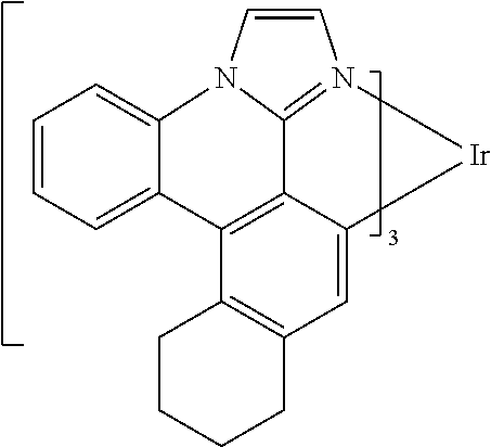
C1=CC=C2C(=C1)N1C3=N(C=C1)[Ir]C1=CC4=C(C2=C13)CCCC4
